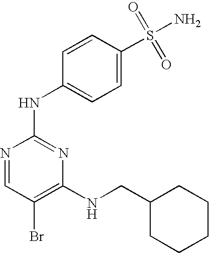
N1=CC(Br)=C(NCC2CCCCC2)N=C1NC1=CC=C(S(=O)(=O)N)C=C1
